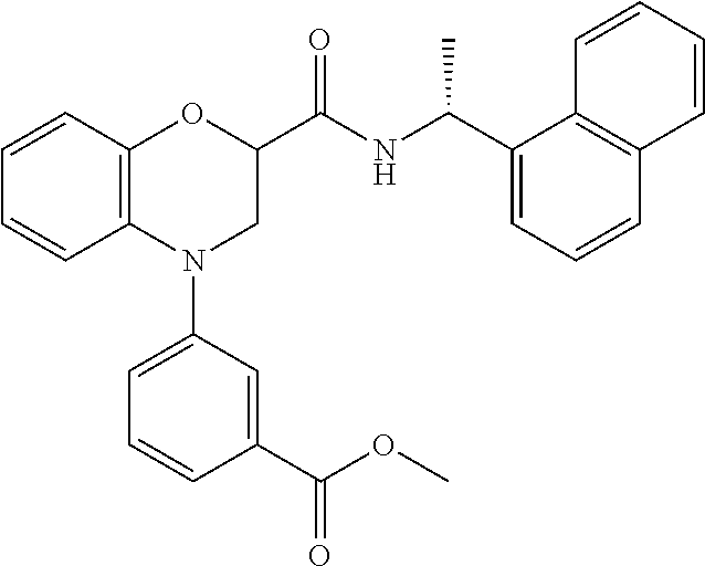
C1=CC2=C(C=C1)OC(C(NC(C1=CC=CC3=C1C=CC=C3)C)=O)CN2C1=CC=CC(C(=O)OC)=C1
